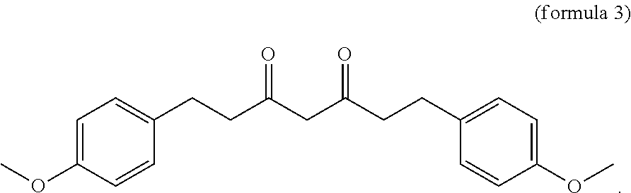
C1=CC(OC)=CC=C1CCC(CC(CCC1=CC=C(OC)C=C1)=O)=O
